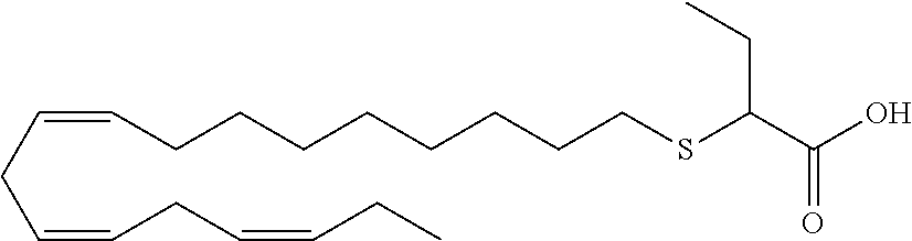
C(CC=CCC=CCC)=CCCCCCCCCSC(C(O)=O)CC
